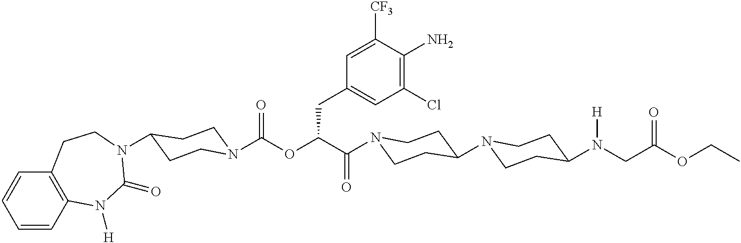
N1(C(C(OC(=O)N2CCC(N3C(=O)N([H])C4=C(C=CC=C4)CC3)CC2)CC2=CC(Cl)=C(N)C([CF3])=C2)=O)CCC(N2CCC(N(CC(OCC)=O)[H])CC2)CC1
